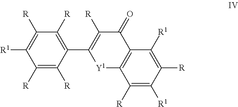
C1([R])=C([R])C(C2=C([R])C(=O)C3=C([Y1]2)C([R])=C([R1])C([R])=C3[R1])=C([R])C([R])=C1[R1]
